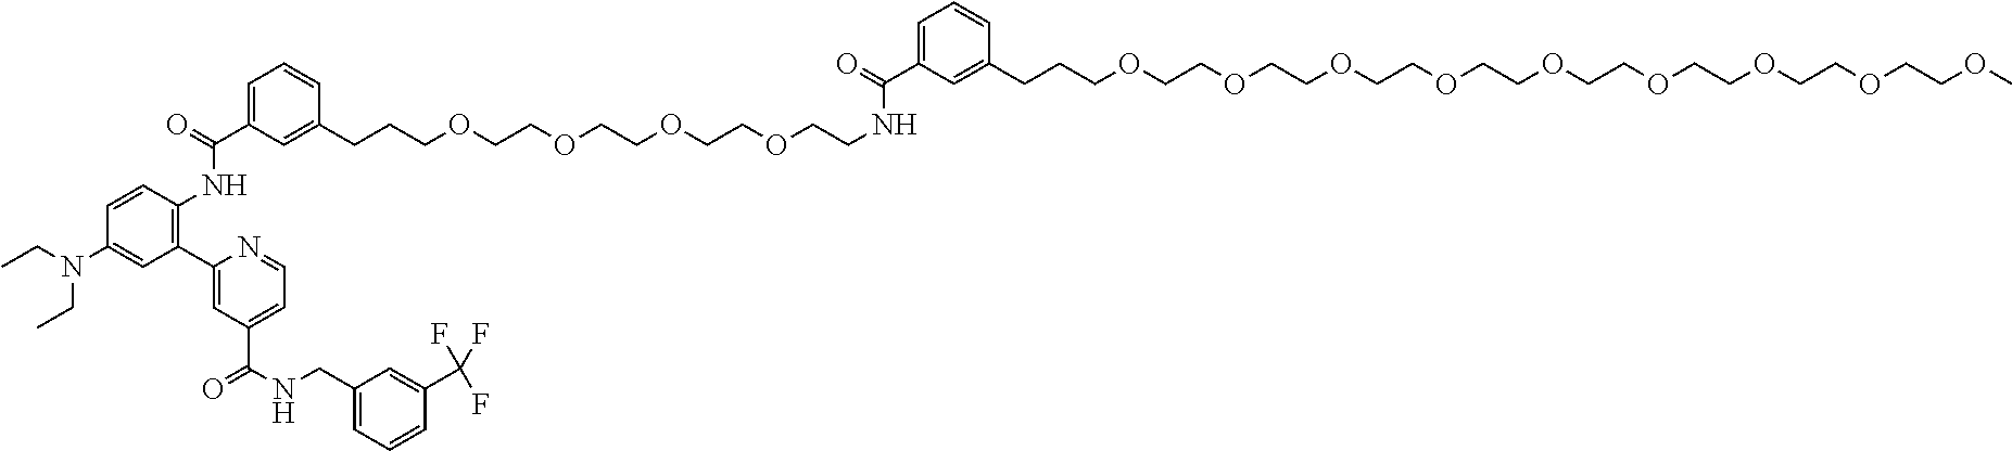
CCN(CC)C1=CC(C2=CC(C(NCC3=CC=CC(C(F)(F)F)=C3)=O)=CC=N2)=C(NC(C2=CC=CC(CCCOCCOCCOCCOCCNC(=O)C3=CC=CC(CCCOCCOCCOCCOCCOCCOCCOCCOCCOC)=C3)=C2)=O)C=C1
